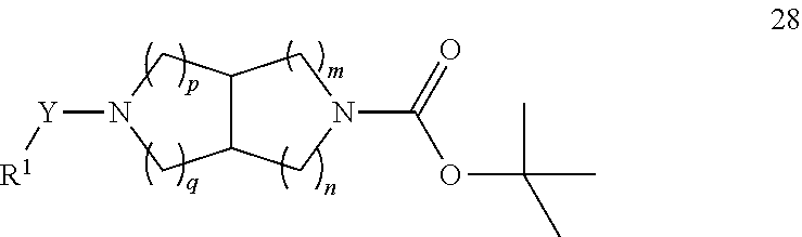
C12C(CN([Y][R1])C1)CN(C(=O)OC(C)(C)C)C2
